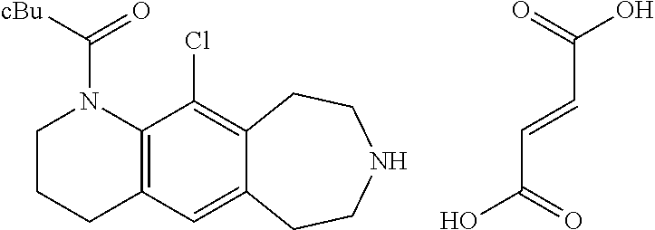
C1CCC2=C(N1C([cBu])=O)C(Cl)=C1C(=C2)CCNCC1.O=C(O)C=CC(O)=O
